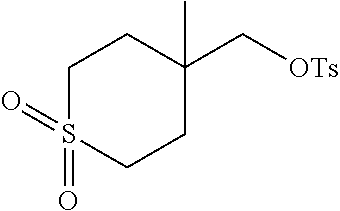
C1S(=O)(=O)CCC(C)(C[OTs])C1
